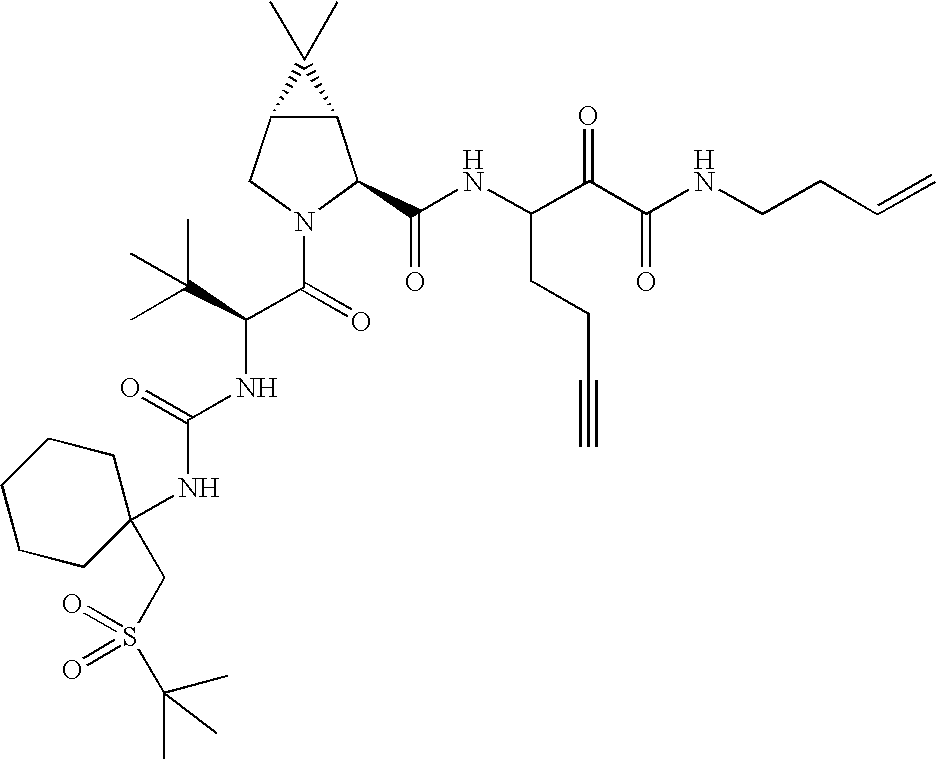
C12C(CN(C(C(NC(=O)NC3(CS(C(C)(C)C)(=O)=O)CCCCC3)C(C)(C)C)=O)C1C(NC(C(C(NCCC=C)=O)=O)CCC#C)=O)C2(C)C
